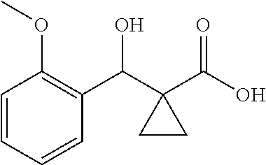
C1=CC=CC(C(C2(C(O)=O)CC2)O)=C1OC
